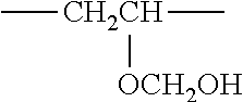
C[CH2CH](C)[OCH2OH]
